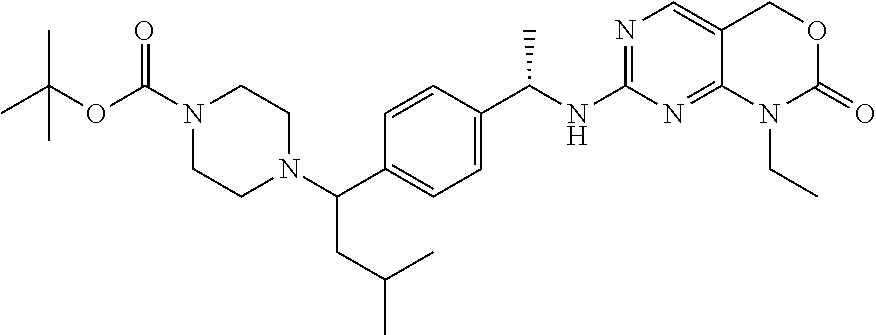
C1(C(NC2=NC=C3C(=N2)N(CC)C(=O)OC3)C)=CC=C(C(N2CCN(C(OC(C)(C)C)=O)CC2)CC(C)C)C=C1
